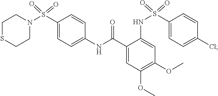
C(NC1=CC=C(S(N2CCSCC2)(=O)=O)C=C1)(C1=CC(OC)=C(OC)C=C1NS(C1=CC=C(Cl)C=C1)(=O)=O)=O
